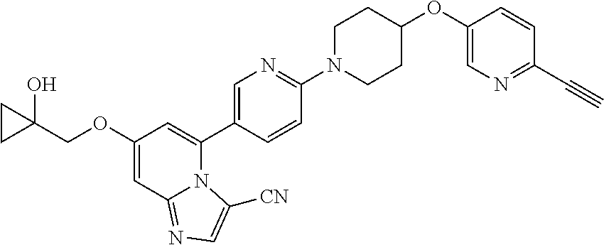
C1(OCC2(O)CC2)=CC2=NC=C([CN])N2C(C2=CN=C(N3CCC(OC4=CN=C(C#C)C=C4)CC3)C=C2)=C1
